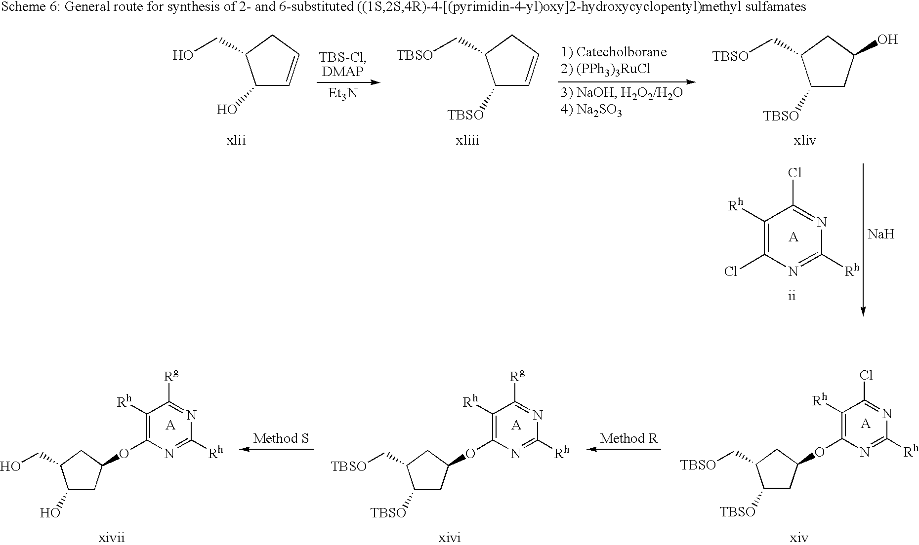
C1(O)CC(OC2=C([Rh])C([Rg])=NC([Rh])=N2)CC1CO.C1([TBSO])CC(OC2=C([Rh])C([Rg])=NC([Rh])=N2)CC1C[TBSO].C1([TBSO])CC(OC2=C([Rh])C(Cl)=NC([Rh])=N2)CC1C[TBSO].[Et3N].C1([Rh])=C(Cl)N=C([Rh])N=C1Cl.[Na].C1(O)C=CCC1CO.C1([TBSO])C=CCC1C[TBSO].C1([TBSO])CC(O)CC1C[TBSO]
